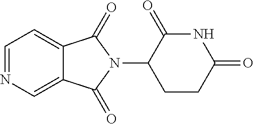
C1=NC=C2C(=C1)C(=O)N(C1CCC(=O)NC1=O)C2=O
